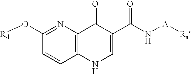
[Rd]OC1=NC2=C(C=C1)NC=C(C(N[A][Ra])=O)C2=O
